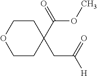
O1CCC(CC(=O)[H])(C(OC)=O)CC1
